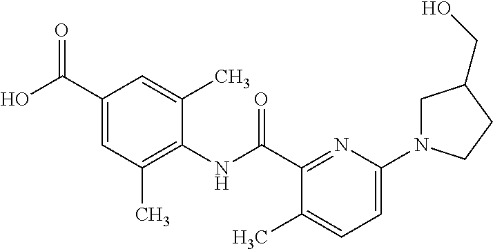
C1(C(O)=O)=CC(C)=C(NC(C2=NC(N3CC(CO)CC3)=CC=C2C)=O)C(C)=C1
